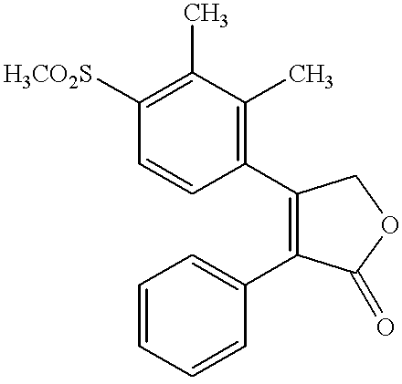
C1=CC([H3CO2S])=C(C)C(C)=C1C1=C(C2=CC=CC=C2)C(=O)OC1
